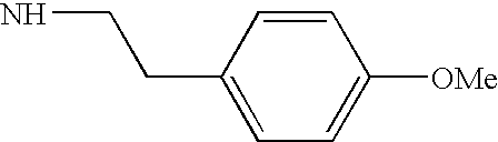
C1=CC(CCN)=CC=C1[OMe]
